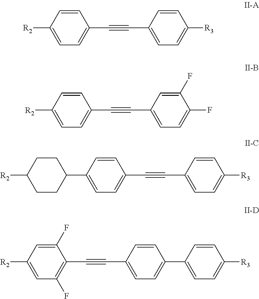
C1=CC([R2])=CC=C1C#CC1=CC=C([R3])C=C1.C1=CC([R2])=CC=C1C#CC1=CC=C(F)C(F)=C1.C1=CC(C2CCC([R2])CC2)=CC=C1C#CC1=CC=C([R3])C=C1.C1(F)=CC([R2])=CC(F)=C1C#CC1=CC=C(C2=CC=C([R3])C=C2)C=C1
